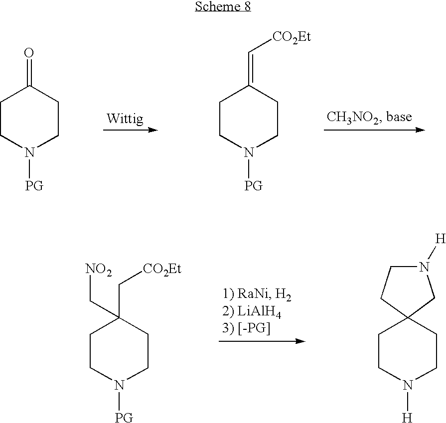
C1CN([PG])CCC1=O.C1CN([PG])CCC1=C[CO2Et].C1CN([PG])CCC1(C[CO2Et])C[NO2].C1CN([H])CCC12CN([H])CC2
